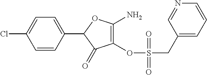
C1(C2=CC=C(Cl)C=C2)C(=O)C(OS(CC2=CC=CN=C2)(=O)=O)=C(N)O1
